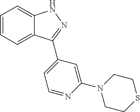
C1=CC=C2C(=C1)NN=C2C1=CC=NC(N2CCSCC2)=C1
